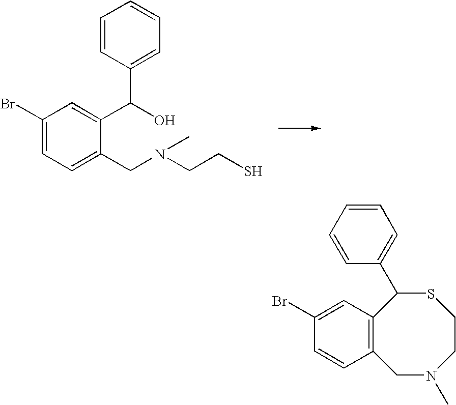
C1(Br)=CC=C(CN(CCS)C)C(C(O)C2=CC=CC=C2)=C1.C12=C(C=C(Br)C=C1)C(C1=CC=CC=C1)SCCN(C)C2
